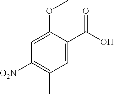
C1([O2N])=C(C)C=C(C(O)=O)C(OC)=C1
